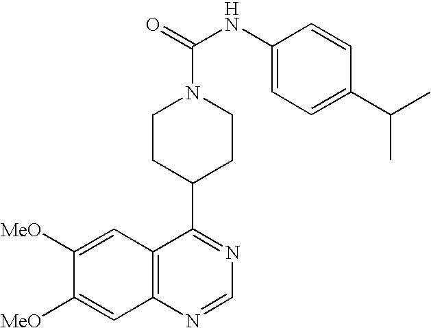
C1CN(C(=O)NC2=CC=C(C(C)C)C=C2)CCC1C1=NC=NC2=C1C=C([MeO])C([MeO])=C2
